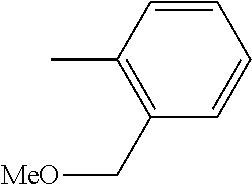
C1=CC(C)=C(C[MeO])C=C1
